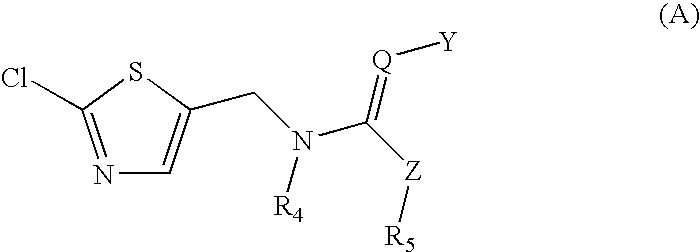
C1=C(CN(C([Z][R5])=[Q][Y])[R4])SC(Cl)=N1
